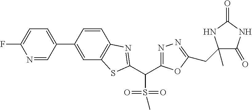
C(C1=NN=C(CC2(C)C(=O)NC(=O)N2)O1)(S(=O)(=O)C)C1=NC2=C(C=C(C3=CC=C(F)N=C3)C=C2)S1
